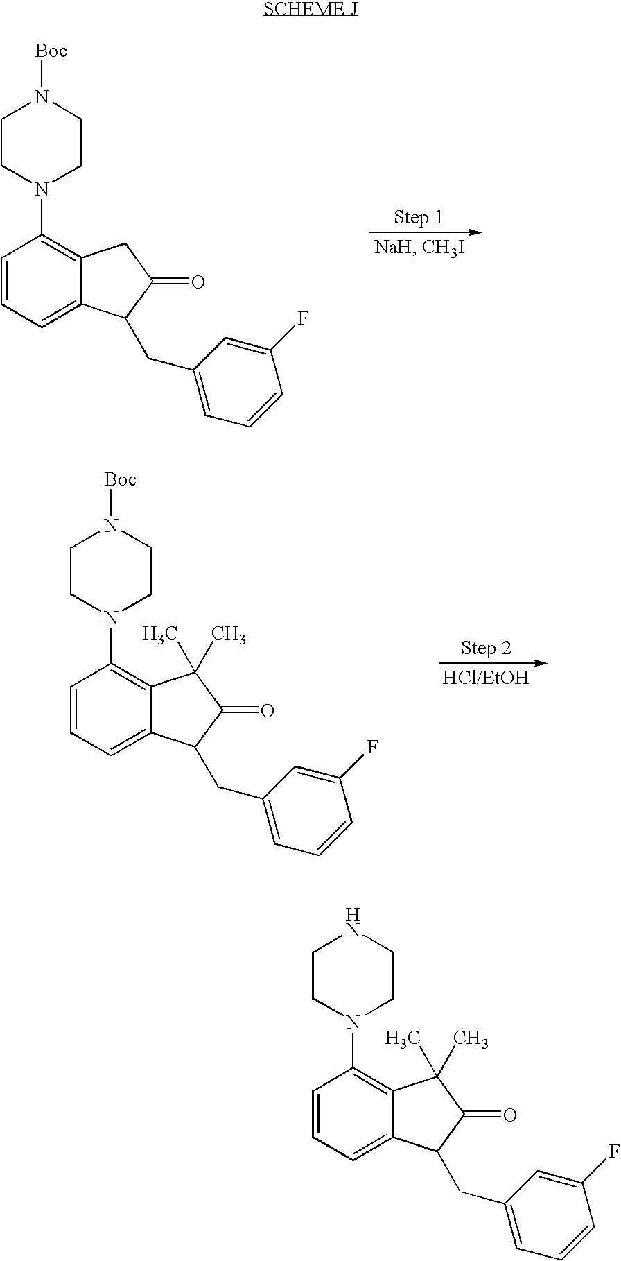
C1=CC=C2C(=C1N1CCNCC1)C(C)(C)C(=O)C2CC1=CC=CC(F)=C1.C1=CC=C2C(=C1N1CCN([Boc])CC1)CC(=O)C2CC1=CC=CC(F)=C1.C1=CC=C2C(=C1N1CCN([Boc])CC1)C(C)(C)C(=O)C2CC1=CC=CC(F)=C1
